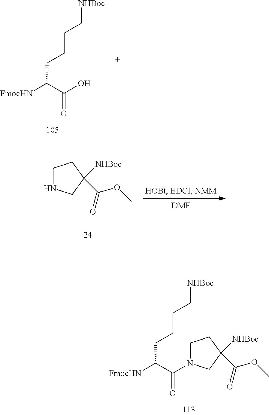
[FmocHN]C(C(O)=O)CCCC[NHBoc].C1NCC([NHBoc])(C(OC)=O)C1.[DMF].C1CC([NHBoc])(C(OC)=O)CN1C(C([FmocHN])CCCC[NHBoc])=O
